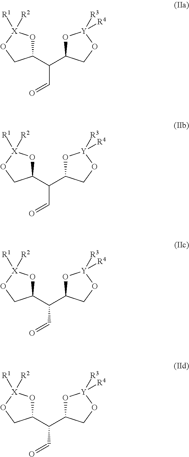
C1(C(C2O[Y]([R3])([R4])OC2)C=O)O[X]([R1])([R2])OC1.C1(C(C2O[Y]([R3])([R4])OC2)C=O)O[X]([R1])([R2])OC1.C1(C(C2O[Y]([R3])([R4])OC2)C=O)O[X]([R1])([R2])OC1.C1(C(C2O[Y]([R3])([R4])OC2)C=O)O[X]([R1])([R2])OC1
